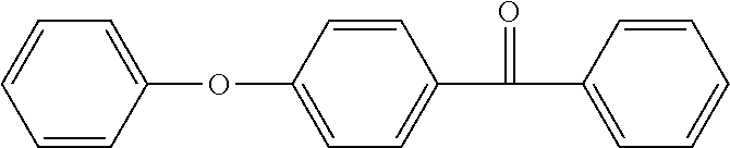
C1=CC=CC(OC2=CC=C(C(C3=CC=CC=C3)=O)C=C2)=C1
